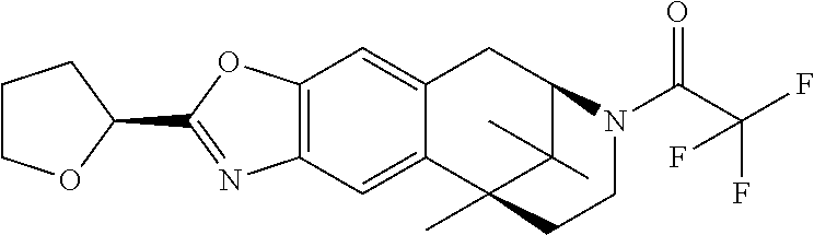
C12=C(OC(C3OCCC3)=N1)C=C1C(=C2)C2(C)C(C)(C)C(C1)N(C(C(F)(F)F)=O)CC2
